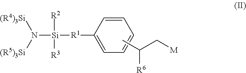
N([Si]([R2])([R3])[R1]C1=CC=CC=C1)([(R5)3Si])[(R4)3Si].CC(C[M])[R6]
